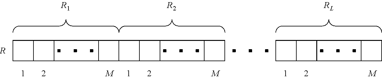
[M].[R].C1C2C(C3C2C2C3C3C2C2C3C3C2C2C3CC2)C1.[M].C1C2C(C3C2C2C3CC2)C1.[M].[R2].[R1]
